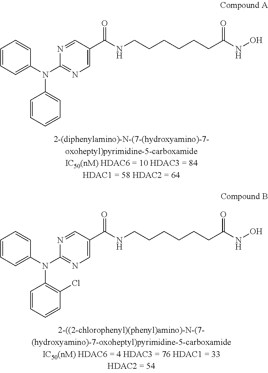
C1=CC=C(N(C2=NC=C(C(=O)NCCCCCCC(=O)NO)C=N2)C2=CC=CC=C2)C=C1.C1=CC=C(N(C2=NC=C(C(=O)NCCCCCCC(=O)NO)C=N2)C2=C(Cl)C=CC=C2)C=C1
